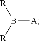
B([A])([R])[R]
